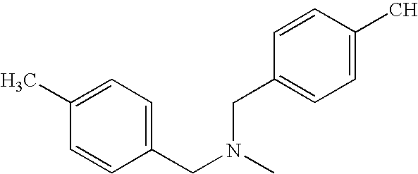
C1=C(C)C=CC(CN(CC2=CC=C(C)C=C2)C)=C1
